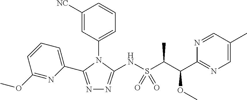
N1=C(C2=CC=CC(OC)=N2)N(C2=CC=CC([NC])=C2)C(NS(C(C)C(OC)C2=NC=C(C)C=N2)(=O)=O)=N1
